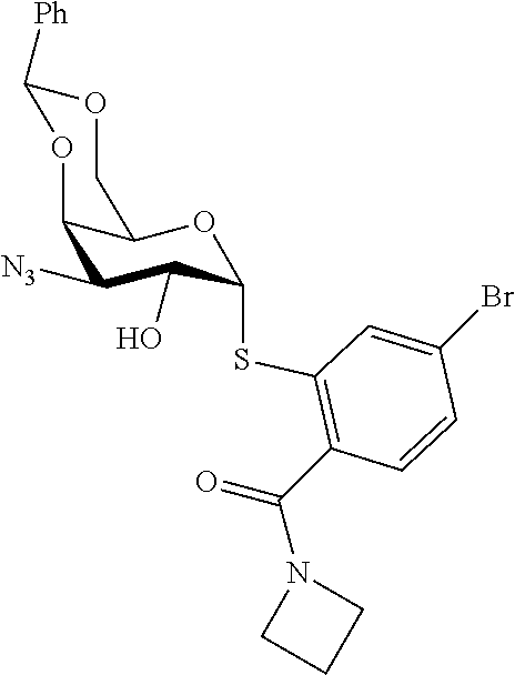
[N3]C1C2OC([Ph])OCC2OC(SC2=C(C(=O)N3CCC3)C=CC(Br)=C2)C1O
